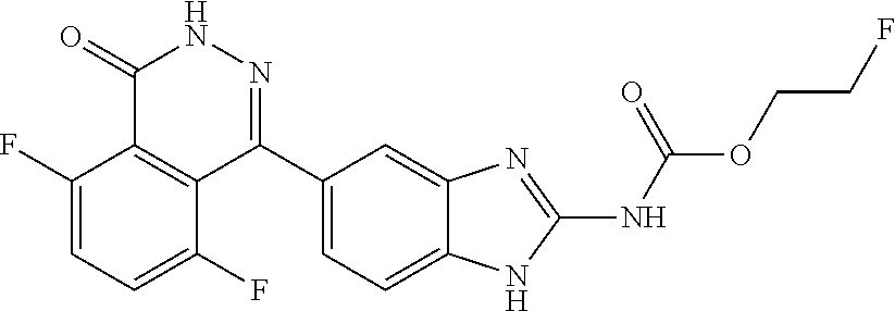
O(CCF)C(=O)NC1=NC2=CC(C3=NNC(=O)C4=C3C(F)=CC=C4F)=CC=C2N1
